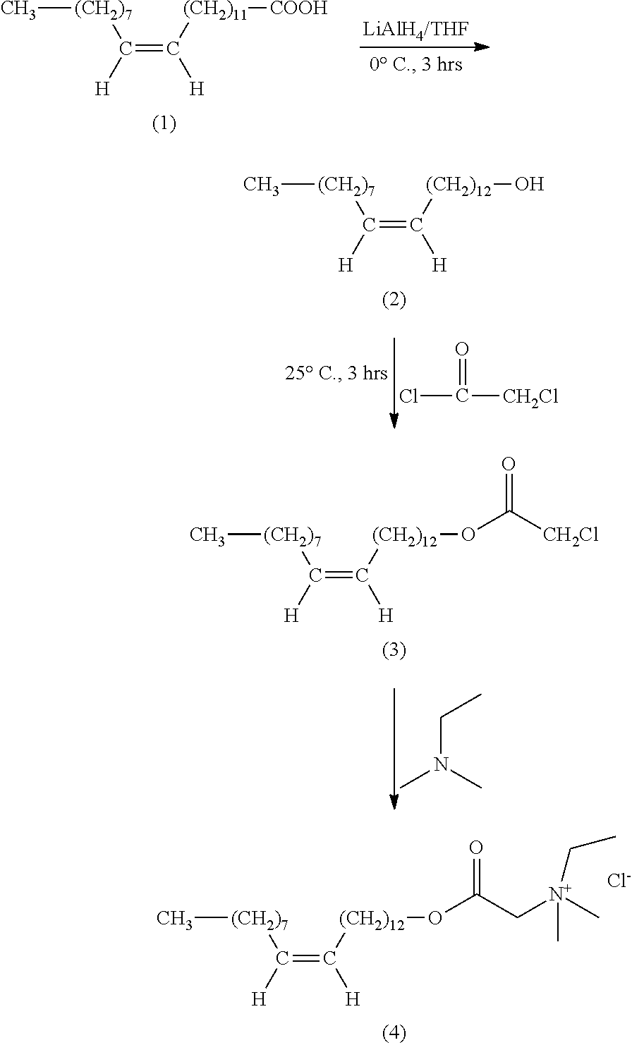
C[(CH2)7]C([H])=C([(CH2)12]OC(C[N+](C)(CC)C)=O)[H].[Cl-].C[(CH2)7]C([H])=C([(CH2)11][COOH])[H].C[(CH2)7]C([H])=C([(CH2)12]O)[H].ClC(=O)[CH2Cl].C[(CH2)7]C([H])=C([(CH2)12]OC([CH2Cl])=O)[H].CCN(C)C
